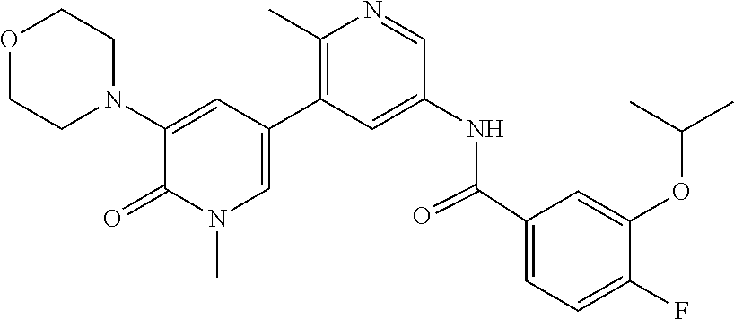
O1CCN(C2=CC(C3=C(C)N=CC(NC(C4=CC=C(F)C(OC(C)C)=C4)=O)=C3)=CN(C)C2=O)CC1
